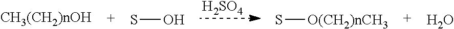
[H2SO4].SO.S[O(CH2)nCH3].O
